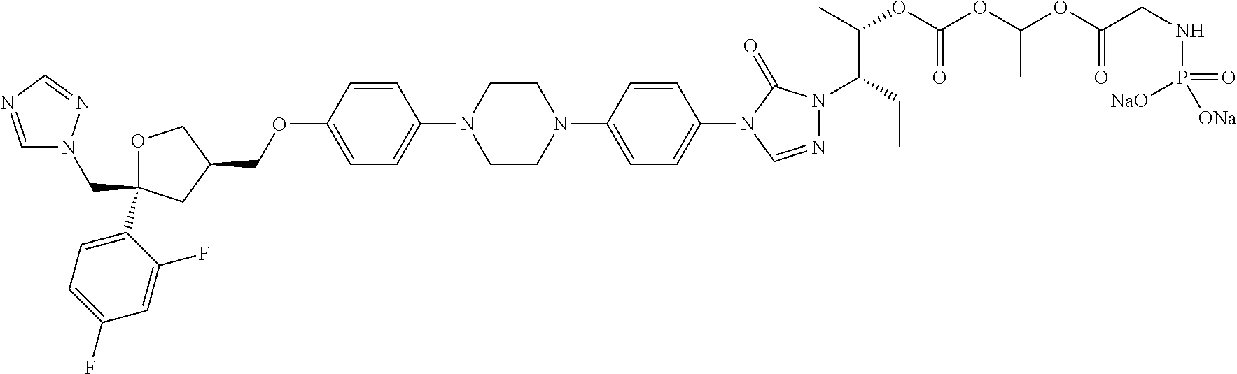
C(OC1=CC=C(N2CCN(C3=CC=C(N4C(=O)N(C(C(C)OC(OC(OC(CNP(=O)([NaO])[ONa])=O)C)=O)CC)N=C4)C=C3)CC2)C=C1)C1COC(CN2C=NC=N2)(C2=CC=C(F)C=C2F)C1
